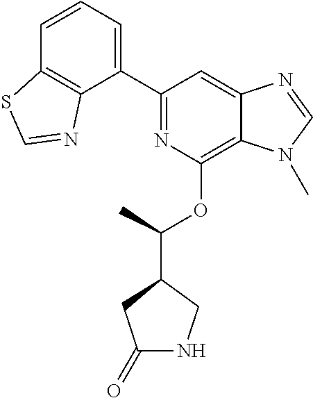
C1(C2=NC(OC(C)C3CNC(=O)C3)=C3C(=C2)N=CN3C)=CC=CC2=C1N=CS2
